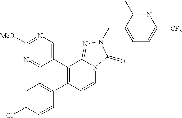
C1(C2=C(C3=CC=C(Cl)C=C3)C=CN3C2=NN(CC2=CC=C([CF3])N=C2C)C3=O)=CN=C([MeO])N=C1
